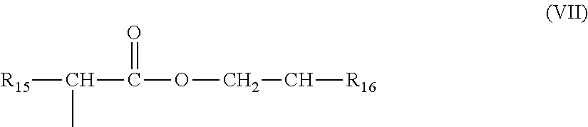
[R15]C(C(OCC[R16])=O)C
